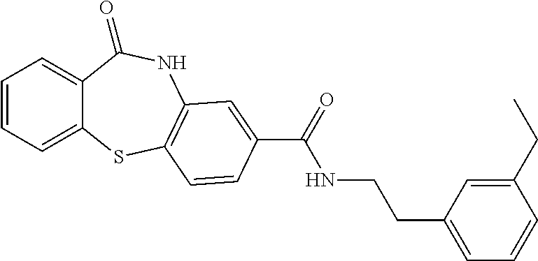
C1=CC=C2C(=C1)C(=O)NC1=C(S2)C=CC(C(=O)NCCC2=CC=CC(CC)=C2)=C1
